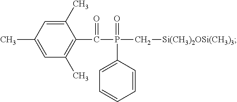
CC1=CC(C)=C(C(=O)P(=O)(C2=CC=CC=C2)C[Si(CH3)2OSi(CH3)3])C(C)=C1
